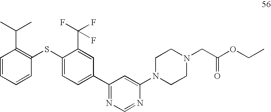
C1=CC=CC(SC2=CC=C(C3=NC=NC(N4CCN(CC(OCC)=O)CC4)=C3)C=C2C(F)(F)F)=C1C(C)C
